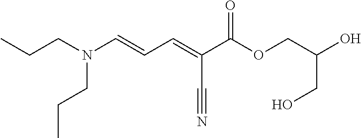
N(CCC)(C=CC=C(C(OCC(CO)O)=O)C#N)CCC
